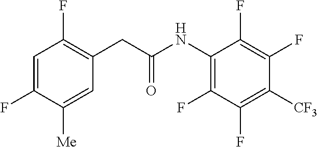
C1=C(F)C([Me])=CC(CC(NC2=C(F)C(F)=C([CF3])C(F)=C2F)=O)=C1F
